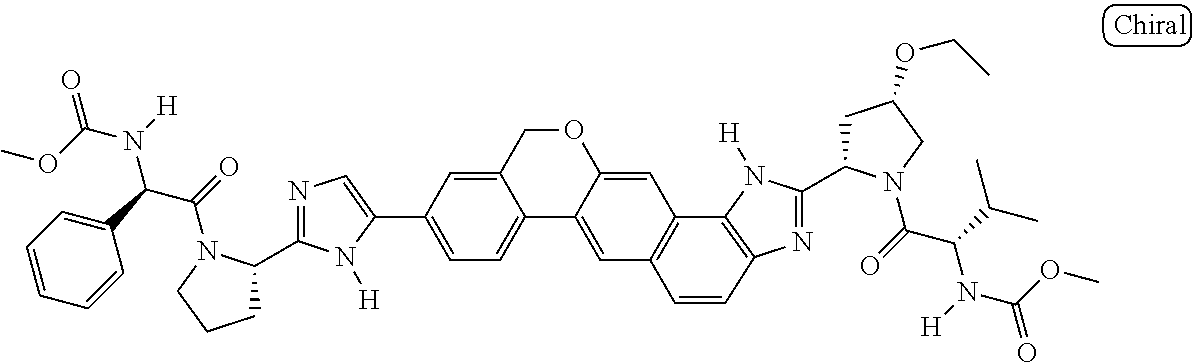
C1(C2=CC=C3C(=C2)COC2=CC4=C(C=C32)C=CC2=C4N([H])C(C3CC(OCC)CN3C(=O)C(C(C)C)N([H])C(OC)=O)=N2)=CN=C(C2CCCN2C(=O)C(C2=CC=CC=C2)N([H])C(OC)=O)N1[H]
